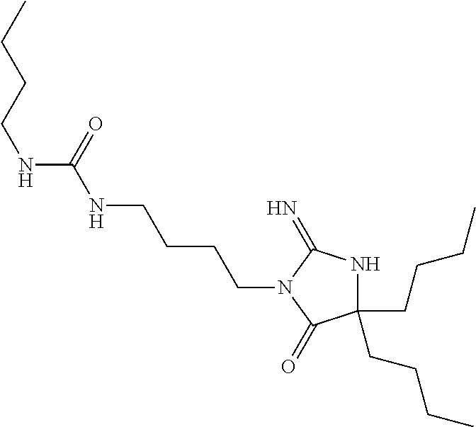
C1(CCCC)(CCCC)NC(=N)N(CCCCNC(=O)NCCCC)C1=O
